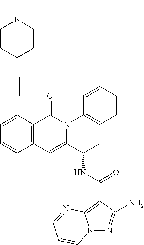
N12N=C(N)C(C(NC(C3=CC4=C(C(=O)N3C3=CC=CC=C3)C(C#CC3CCN(C)CC3)=CC=C4)C)=O)=C1N=CC=C2
